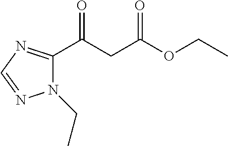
N1(CC)C(C(CC(OCC)=O)=O)=NC=N1
